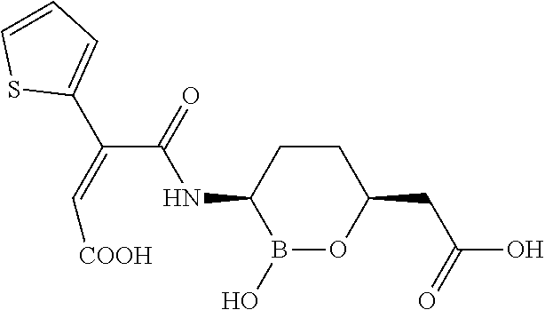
B1(O)OC(CC(O)=O)CCC1NC(C(=C[COOH])C1=CC=CS1)=O
